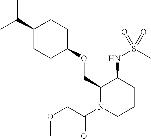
C(C)(C)C1CCC(OCC2N(C(COC)=O)CCCC2NS(C)(=O)=O)CC1
